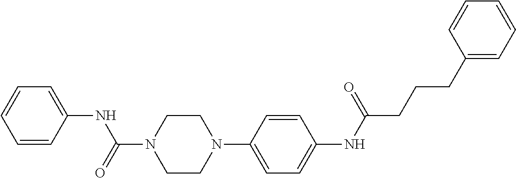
C1=CC(NC(=O)N2CCN(C3=CC=C(NC(CCCC4=CC=CC=C4)=O)C=C3)CC2)=CC=C1
